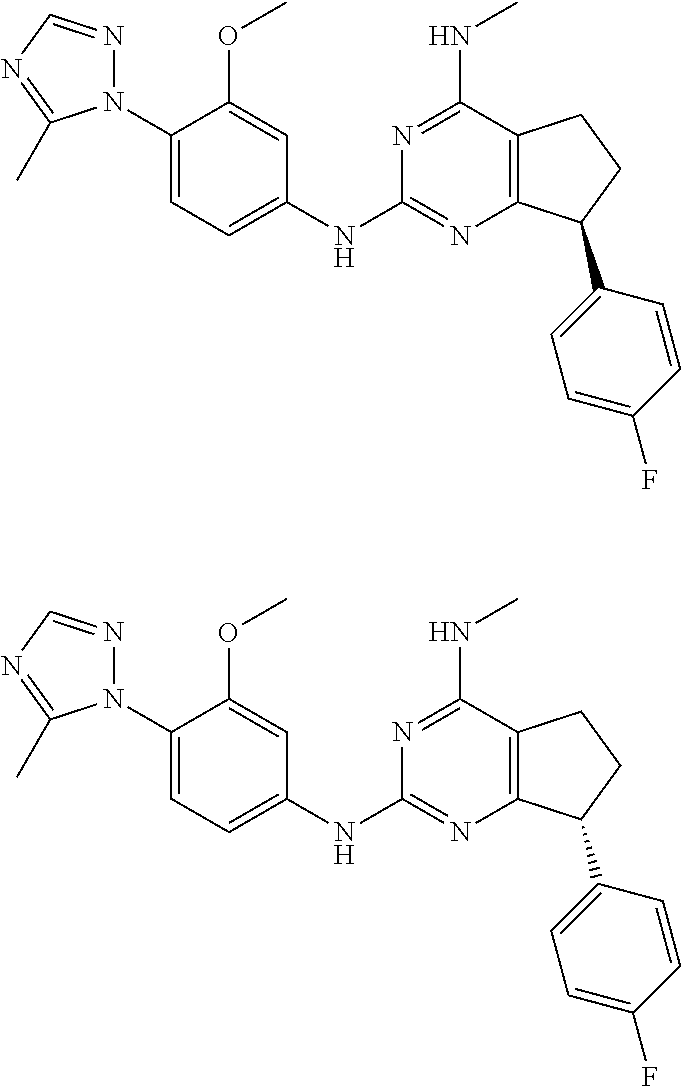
C1(N2N=CN=C2C)=CC=C(NC2=NC3=C(C(NC)=N2)CCC3C2=CC=C(F)C=C2)C=C1OC.C1(N2N=CN=C2C)=CC=C(NC2=NC3=C(C(NC)=N2)CCC3C2=CC=C(F)C=C2)C=C1OC
